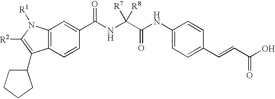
C12=C(C=CC(C(NC(C(NC3=CC=C(C=CC(O)=O)C=C3)=O)([R8])[R7])=O)=C1)C(C1CCCC1)=C([R2])N2[R1]
